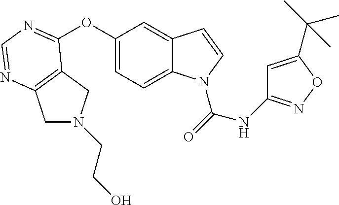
C1(OC2=NC=NC3=C2CN(CCO)C3)=CC=C2C(=C1)C=CN2C(=O)NC1=NOC(C(C)(C)C)=C1
